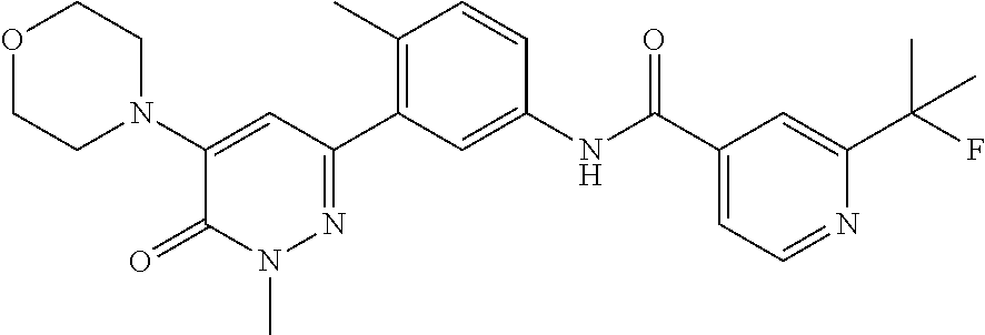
O1CCN(C2=CC(C3=C(C)C=CC(NC(C4=CC=NC(C(C)(C)F)=C4)=O)=C3)=NN(C)C2=O)CC1
